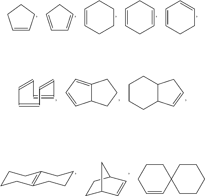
C1=CCCC1.C1=CCC=C1.C1=CCCCC1.C1=CCC=CC1.C1=CCCC=C1.C1=CC=CC=CC=C1.C12C(=CC=C1)CCC2.C1CCC2C(C1)CC=C2.C1CCC2=C(C1)CCCC2.C1C2C=CC(C1)C2.C1=CC2(CCC1)CCCCC2
